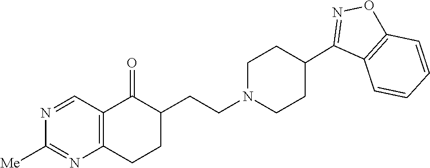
N1=CC2=C(N=C1[Me])CCC(CCN1CCC(C3=NOC4=C3C=CC=C4)CC1)C2=O
